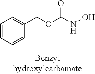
C1=CC=CC(COC(NO)=O)=C1
